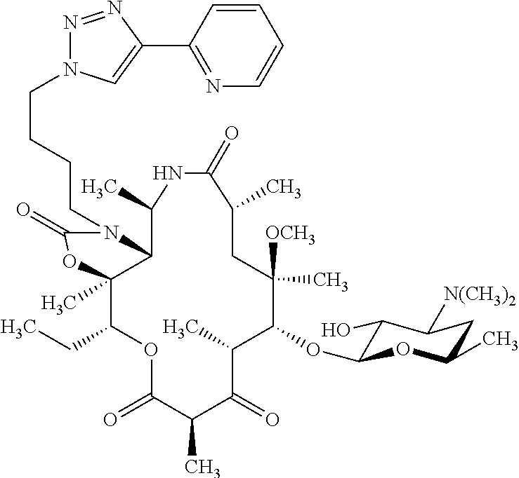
C12C(C)(C(CC)OC(=O)C(C)C(=O)C(C)C(OC3C(O)C([N(CH3)2])CC(C)O3)C([OCH3])(C)CC(C)C(=O)NC1C)OC(=O)N2CCCCN1N=NC(C2=NC=CC=C2)=C1
